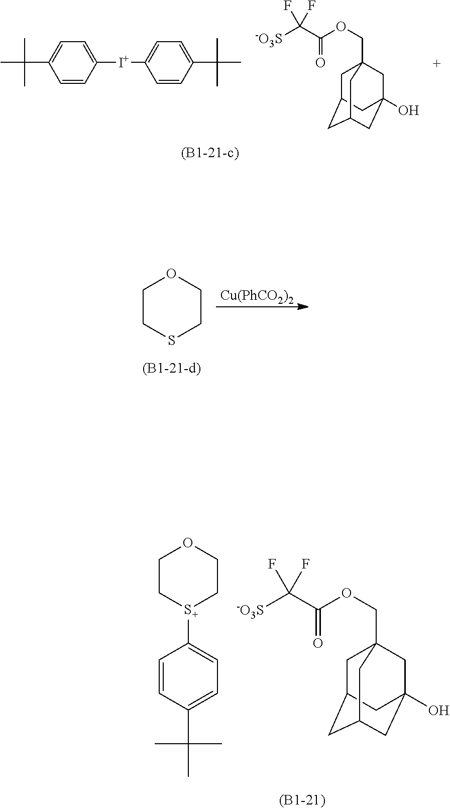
CC(C1=CC=C([I+]C2=CC=C(C(C)(C)C)C=C2)C=C1)(C)C.C1C2CC3CC(O)(CC1(COC(C([-O3S])(F)F)=O)C3)C2.C1CSCCO1.[Cu(PhCO2)2].C1C2CC3CC(O)(CC1(COC(C([-O3S])(F)F)=O)C3)C2.C1C[S+](C2=CC=C(C(C)(C)C)C=C2)CCO1
